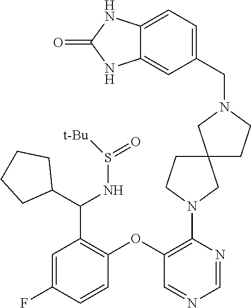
C1(OC2=C(N3CC4(CC3)CCN(CC3=CC=C5C(=C3)NC(=O)N5)C4)N=CN=C2)=C(C(C2CCCC2)NS(=O)[t-Bu])C=C(F)C=C1
